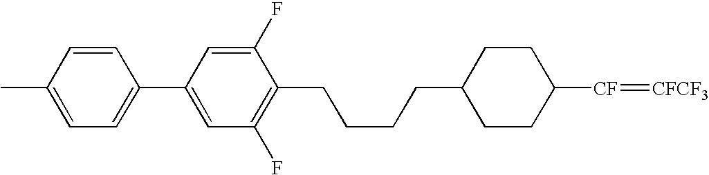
C1(CCCCC2CCC([CF]=[CFCF3])CC2)=C(F)C=C(C2=CC=C(C)C=C2)C=C1F
